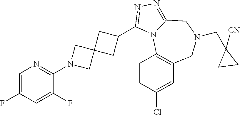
C1(F)=CN=C(N2CC3(C2)CC(C2=NN=C4N2C2=C(CN(CC5([CN])CC5)C4)C=C(Cl)C=C2)C3)C(F)=C1
